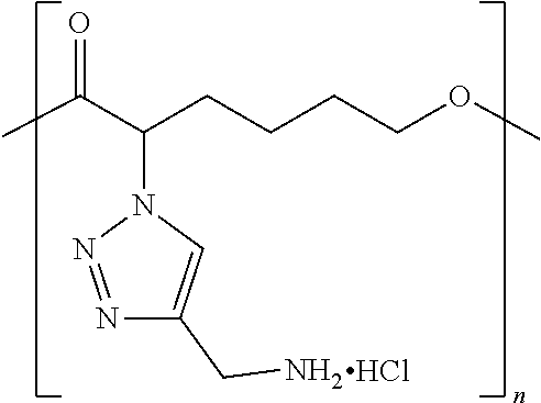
CC(C(CCCCOC)N1N=NC(CN)=C1)=O.Cl
